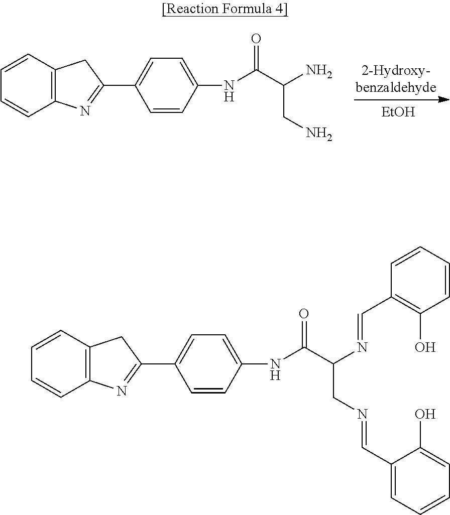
N(C(=O)C(N=CC1=C(O)C=CC=C1)CN=CC1=CC=CC=C1O)C1=CC=C(C2=NC3=C(C2)C=CC=C3)C=C1.N(C(=O)C(N)CN)C1=CC=C(C2=NC3=C(C2)C=CC=C3)C=C1.[EtOH]
